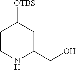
C1CNC(CO)CC1[OTBS]
